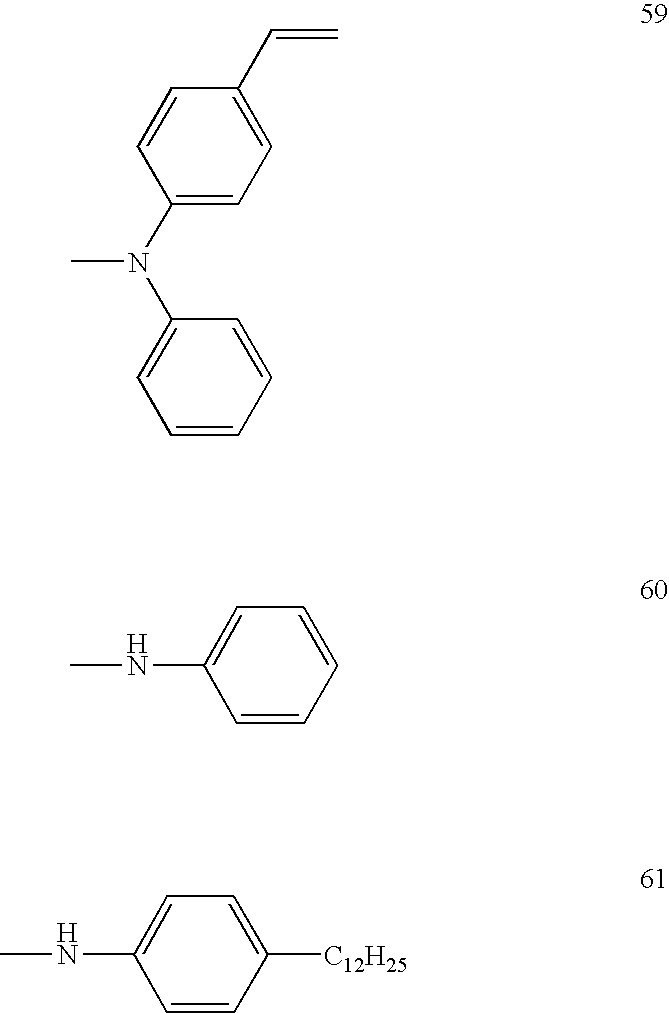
C1(N(C2=CC=CC=C2)C)=CC=C(C=C)C=C1.CNC1=CC=CC=C1.CNC1=CC=C([C12H25])C=C1
